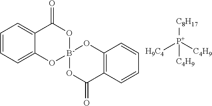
[H9C4][P+]([C4H9])([C4H9])[C8H17].C1=CC=C2C(=C1)C(=O)O[B-]1(O2)OC(=O)C2=C(O1)C=CC=C2
